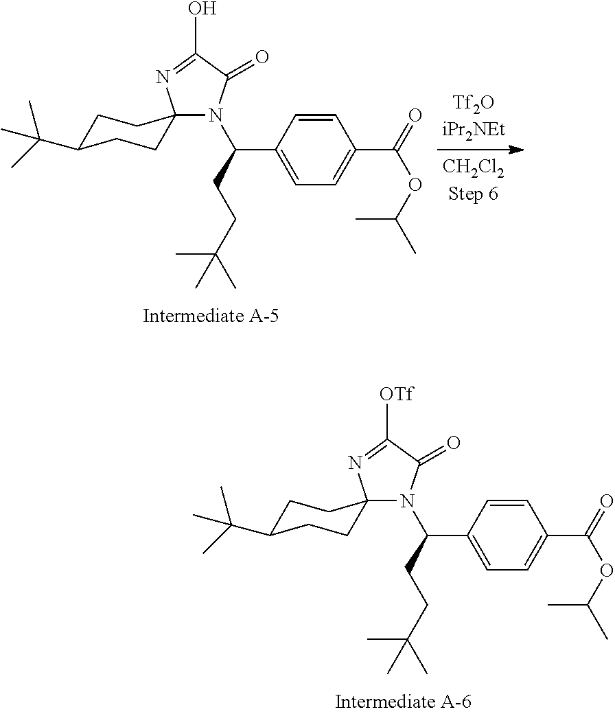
N1(C(C2=CC=C(C(=O)OC(C)C)C=C2)CCC(C)(C)C)C(=O)C([OTf])=NC12CCC(C(C)(C)C)CC2.N1(C(C2=CC=C(C(=O)OC(C)C)C=C2)CCC(C)(C)C)C(=O)C(O)=NC12CCC(C(C)(C)C)CC2
